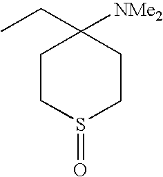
C1(CC)([NMe2])CCS(=O)CC1
